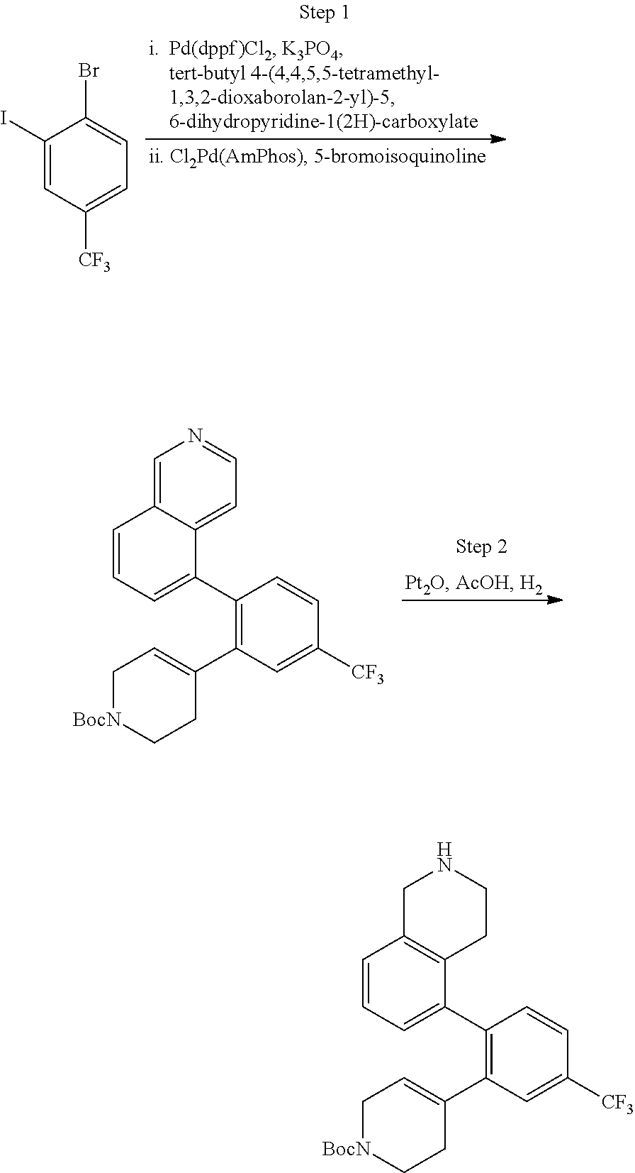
C1(I)=CC([CF3])=CC=C1Br.C1=C2C(=CC=N1)C(C1=C(C3=CC[BocN]CC3)C=C([CF3])C=C1)=CC=C2.C1C2=C(CCN1)C(C1=C(C3=CC[BocN]CC3)C=C([CF3])C=C1)=CC=C2
